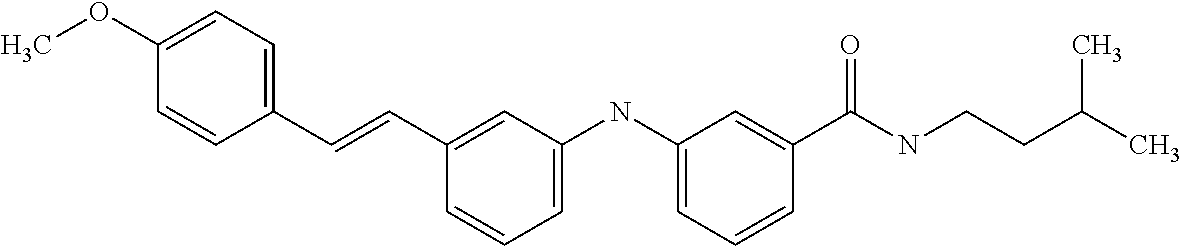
C(C1=CC=C(OC)C=C1)=CC1=CC(NC2=CC=CC(C(NCCC(C)C)=O)=C2)=CC=C1
